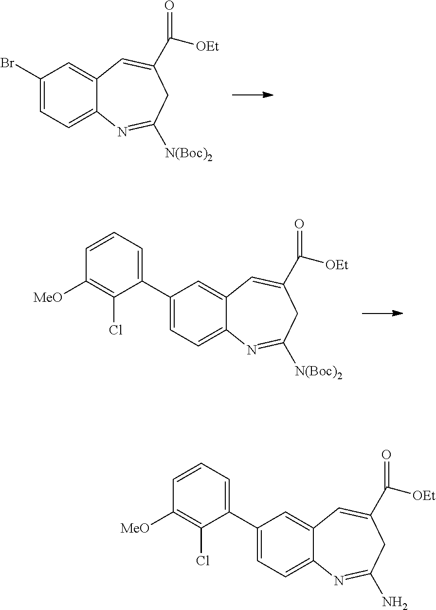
BrC1=CC=C2C(=C1)C=C(C([OEt])=O)CC([N(Boc)2])=N2.C1(C2=CC=C3C(=C2)C=C(C([OEt])=O)CC([N(Boc)2])=N3)=CC=CC([MeO])=C1Cl.C1(C2=CC=C3C(=C2)C=C(C([OEt])=O)CC(N)=N3)=CC=CC([MeO])=C1Cl
